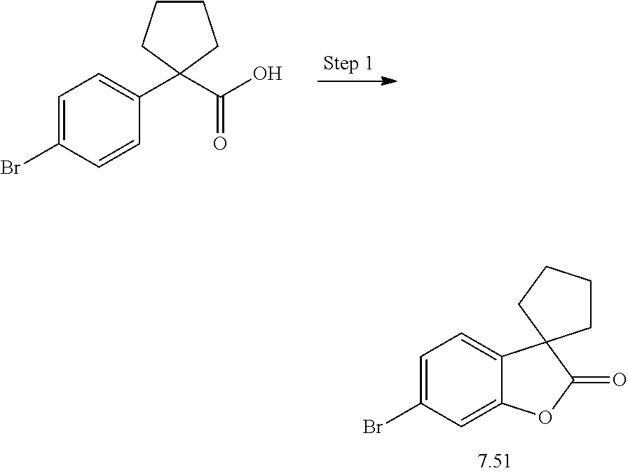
C1=C(Br)C=CC(C2(C(O)=O)CCCC2)=C1.C1=C(Br)C=C2C(=C1)C1(C(=O)O2)CCCC1
